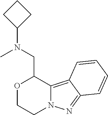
O1CCN2C(=C3C(=N2)C=CC=C3)C1CN(C1CCC1)C
